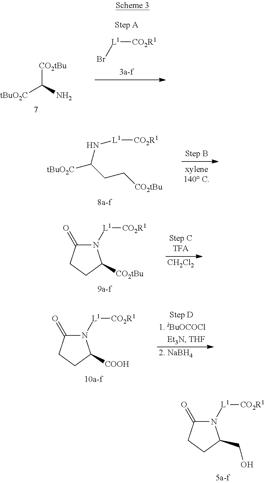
[CO2tBu]C(N)[tBuO2C].[L1]([CO2R1])Br.[tBuO2C]C(CC[CO2tBu])N[L1][CO2R1].[CH2Cl2].N1([L1][CO2R1])C(=O)CCC1[CO2tBu].N1([L1][CO2R1])C(=O)CCC1[COOH].[2. NaBH4].N1([L1][CO2R1])C(=O)CCC1CO
